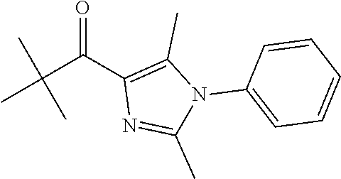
C(C(C1=C(C)N(C2=CC=CC=C2)C(C)=N1)=O)(C)(C)C
